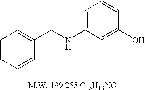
C1=CC=CC(CNC2=CC=CC(O)=C2)=C1
